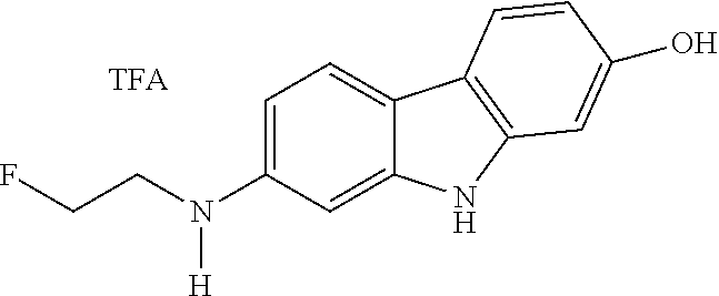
C1=C(N(CCF)[H])C=C2C(=C1)C1=C(N2)C=C(O)C=C1
